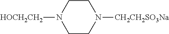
[HOCH2CH2]N1CCN([CH2CH2SO3Na])CC1
